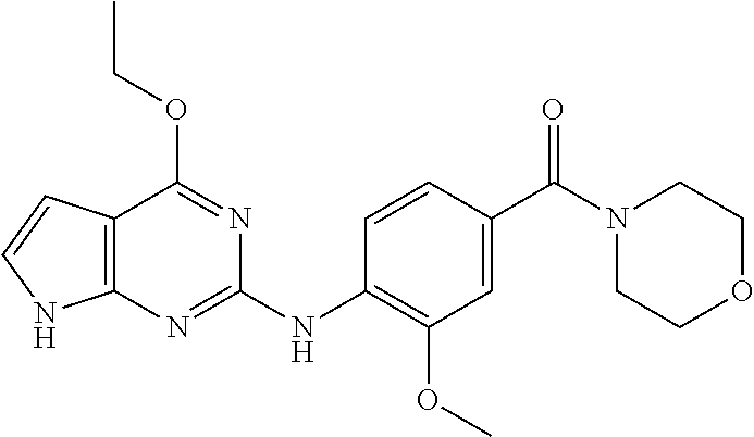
C1(NC2=C(OC)C=C(C(N3CCOCC3)=O)C=C2)=NC2=C(C(OCC)=N1)C=CN2
